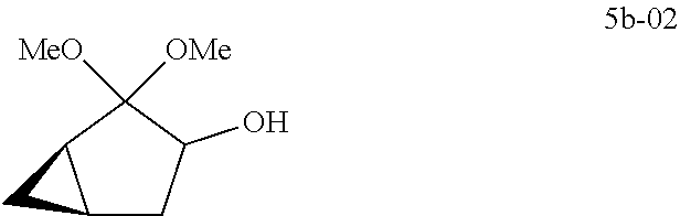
C12CC(O)C([OMe])([MeO])C1C2
